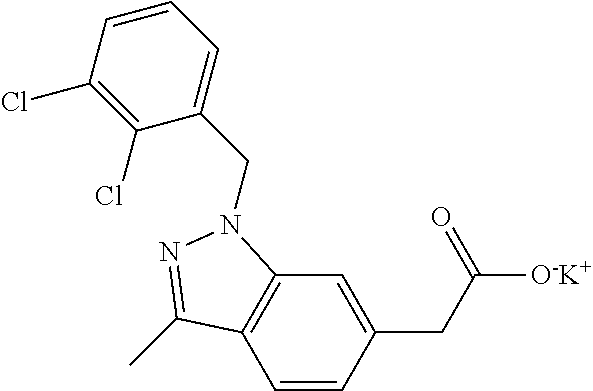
C1=CC(CC([O-K+])=O)=CC2=C1C(C)=NN2CC1=CC=CC(Cl)=C1Cl
